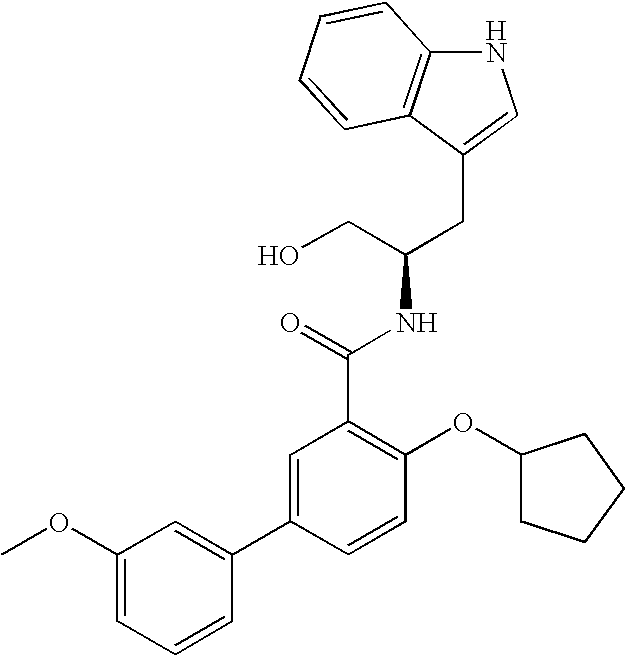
C12=C(C(CC(CO)NC(=O)C3=C(OC4CCCC4)C=CC(C4=CC(OC)=CC=C4)=C3)=CN1)C=CC=C2
